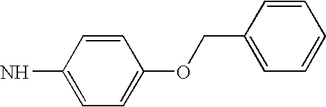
C1=C(COC2=CC=C(N)C=C2)C=CC=C1
